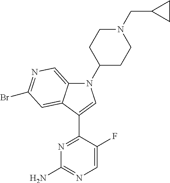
N1=C(C2=CN(C3CCN(CC4CC4)CC3)C3=CN=C(Br)C=C32)C(F)=CN=C1N
